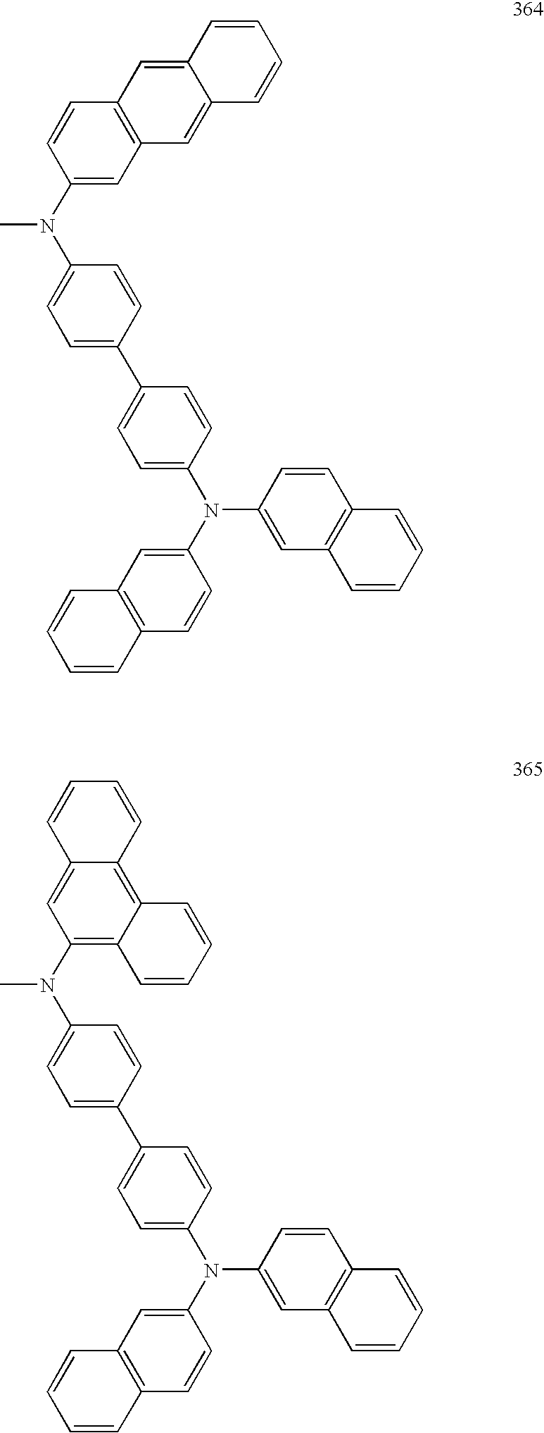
C1=C(N(C2=CC=C(C3=CC=C(N(C4=CC5=C(C=C4)C=CC=C5)C4=CC5=C(C=C4)C=CC=C5)C=C3)C=C2)C)C=CC2=C1C=C1C(=C2)C=CC=C1.C12=C(N(C3=CC=C(C4=CC=C(N(C5=CC6=C(C=C5)C=CC=C6)C5=CC6=C(C=C5)C=CC=C6)C=C4)C=C3)C)C=C3C(=C1C=CC=C2)C=CC=C3
